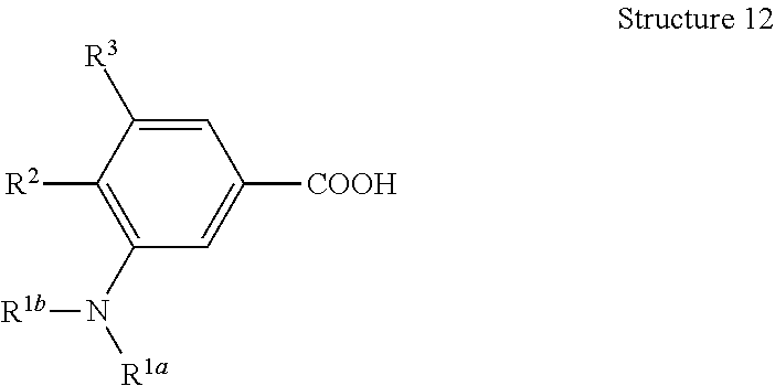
C1=C([R3])C([R2])=C(N([R1a])[R1b])C=C1[COOH]
